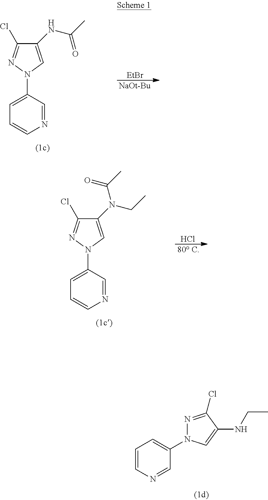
[EtBr].[NaOt-Bu].N1=CC(N2C=C(NC(C)=O)C(Cl)=N2)=CC=C1.Cl.[80 C].N1=CC(N2C=C(N(CC)C(C)=O)C(Cl)=N2)=CC=C1.C1=CN=CC(N2N=C(Cl)C(NCC)=C2)=C1
